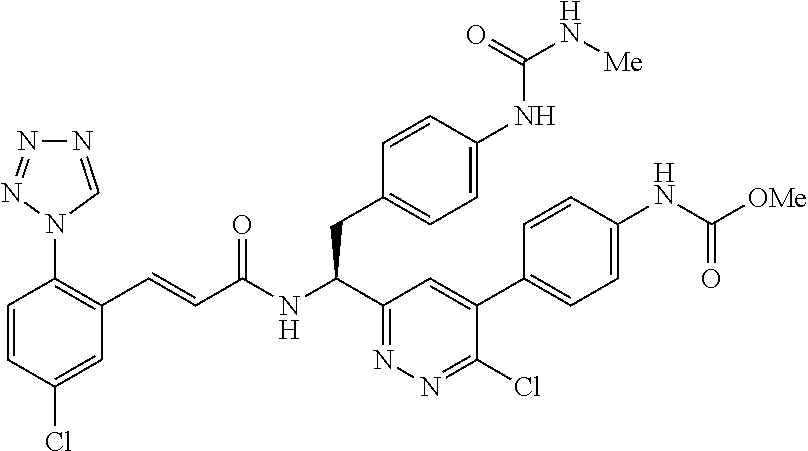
N1=CN(C2=C(C=CC(NC(C3=NN=C(Cl)C(C4=CC=C(NC([OMe])=O)C=C4)=C3)CC3=CC=C(NC(=O)N[Me])C=C3)=O)C=C(Cl)C=C2)N=N1
